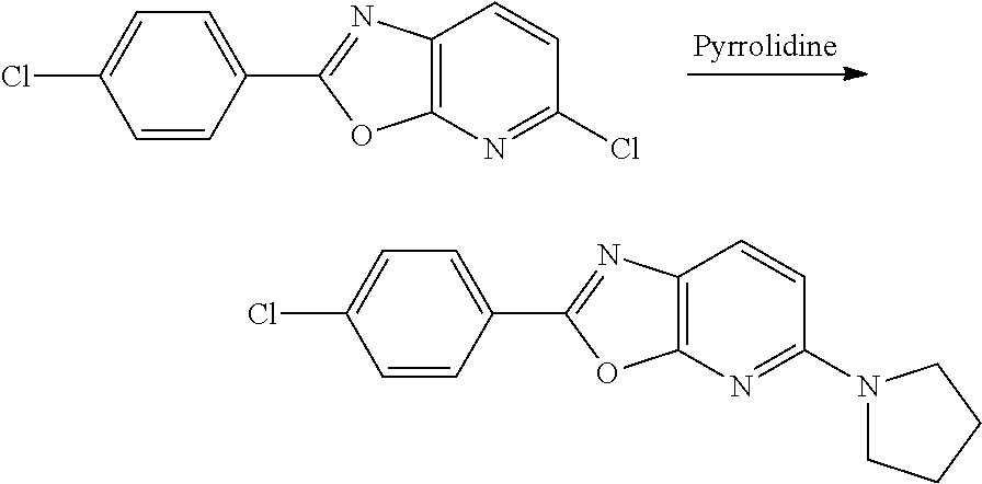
C12=C(N=C(Cl)C=C1)OC(C1=CC=C(Cl)C=C1)=N2.C12=C(N=C(N3CCCC3)C=C1)OC(C1=CC=C(Cl)C=C1)=N2
